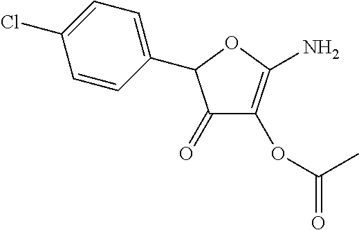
C1=CC(C2C(=O)C(OC(=O)C)=C(N)O2)=CC=C1Cl
